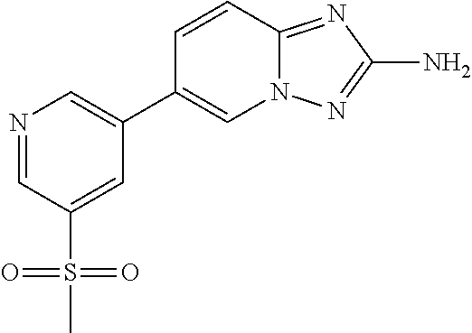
C1=CC2=NC(N)=NN2C=C1C1=CN=CC(S(C)(=O)=O)=C1
